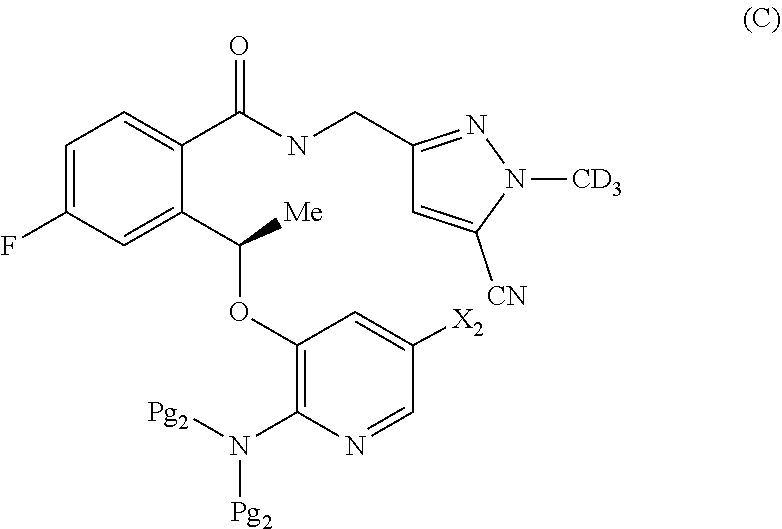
C1=C(F)C=C(C([Me])OC2=C(N([Pg2])[Pg2])N=CC([X2])=C2)C(C(NCC2=NN([CD3])C([CN])=C2)=O)=C1
